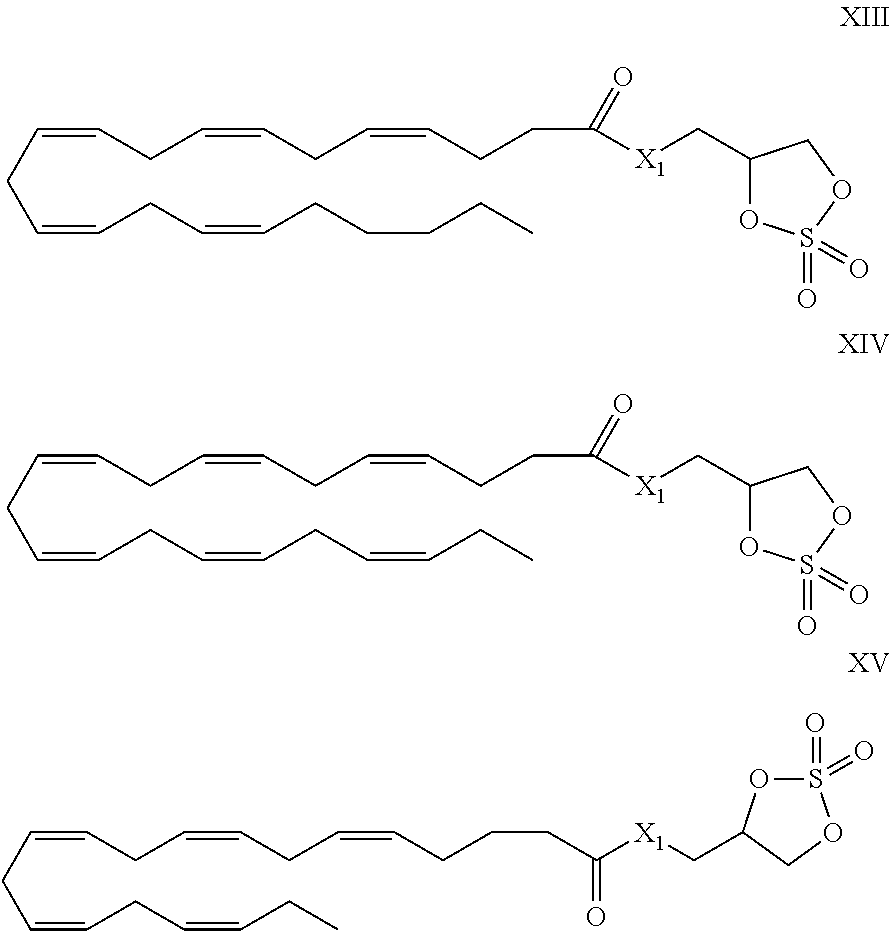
C(C=CCC=CCC=CCCC([X1]CC1OS(=O)(=O)OC1)=O)C=CCC=CCCCCC.C(C=CCC=CCC=CCCC([X1]CC1OS(=O)(=O)OC1)=O)C=CCC=CCC=CCC.C(C=CCC=CCC=CCCCC([X1]CC1OS(=O)(=O)OC1)=O)C=CCC=CCC
